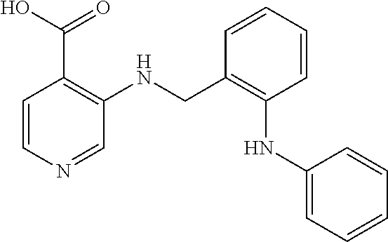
C1=CN=CC(NCC2=C(NC3=CC=CC=C3)C=CC=C2)=C1C(O)=O
